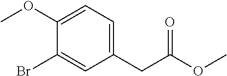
C1(OC)=CC=C(CC(OC)=O)C=C1Br
